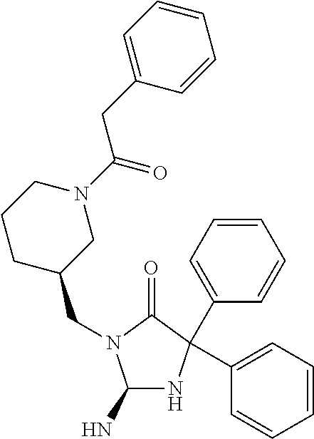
C1(N)NC(C2=CC=CC=C2)(C2=CC=CC=C2)C(=O)N1CC1CN(C(=O)CC2=CC=CC=C2)CCC1
